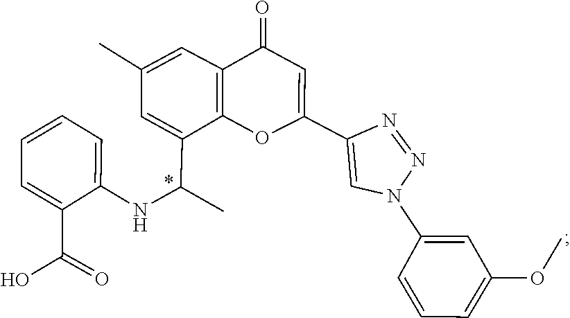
C1=C(C(C)NC2=CC=CC=C2C(O)=O)C2=C(C=C1C)C(=O)C=C(C1=CN(C3=CC(OC)=CC=C3)N=N1)O2
